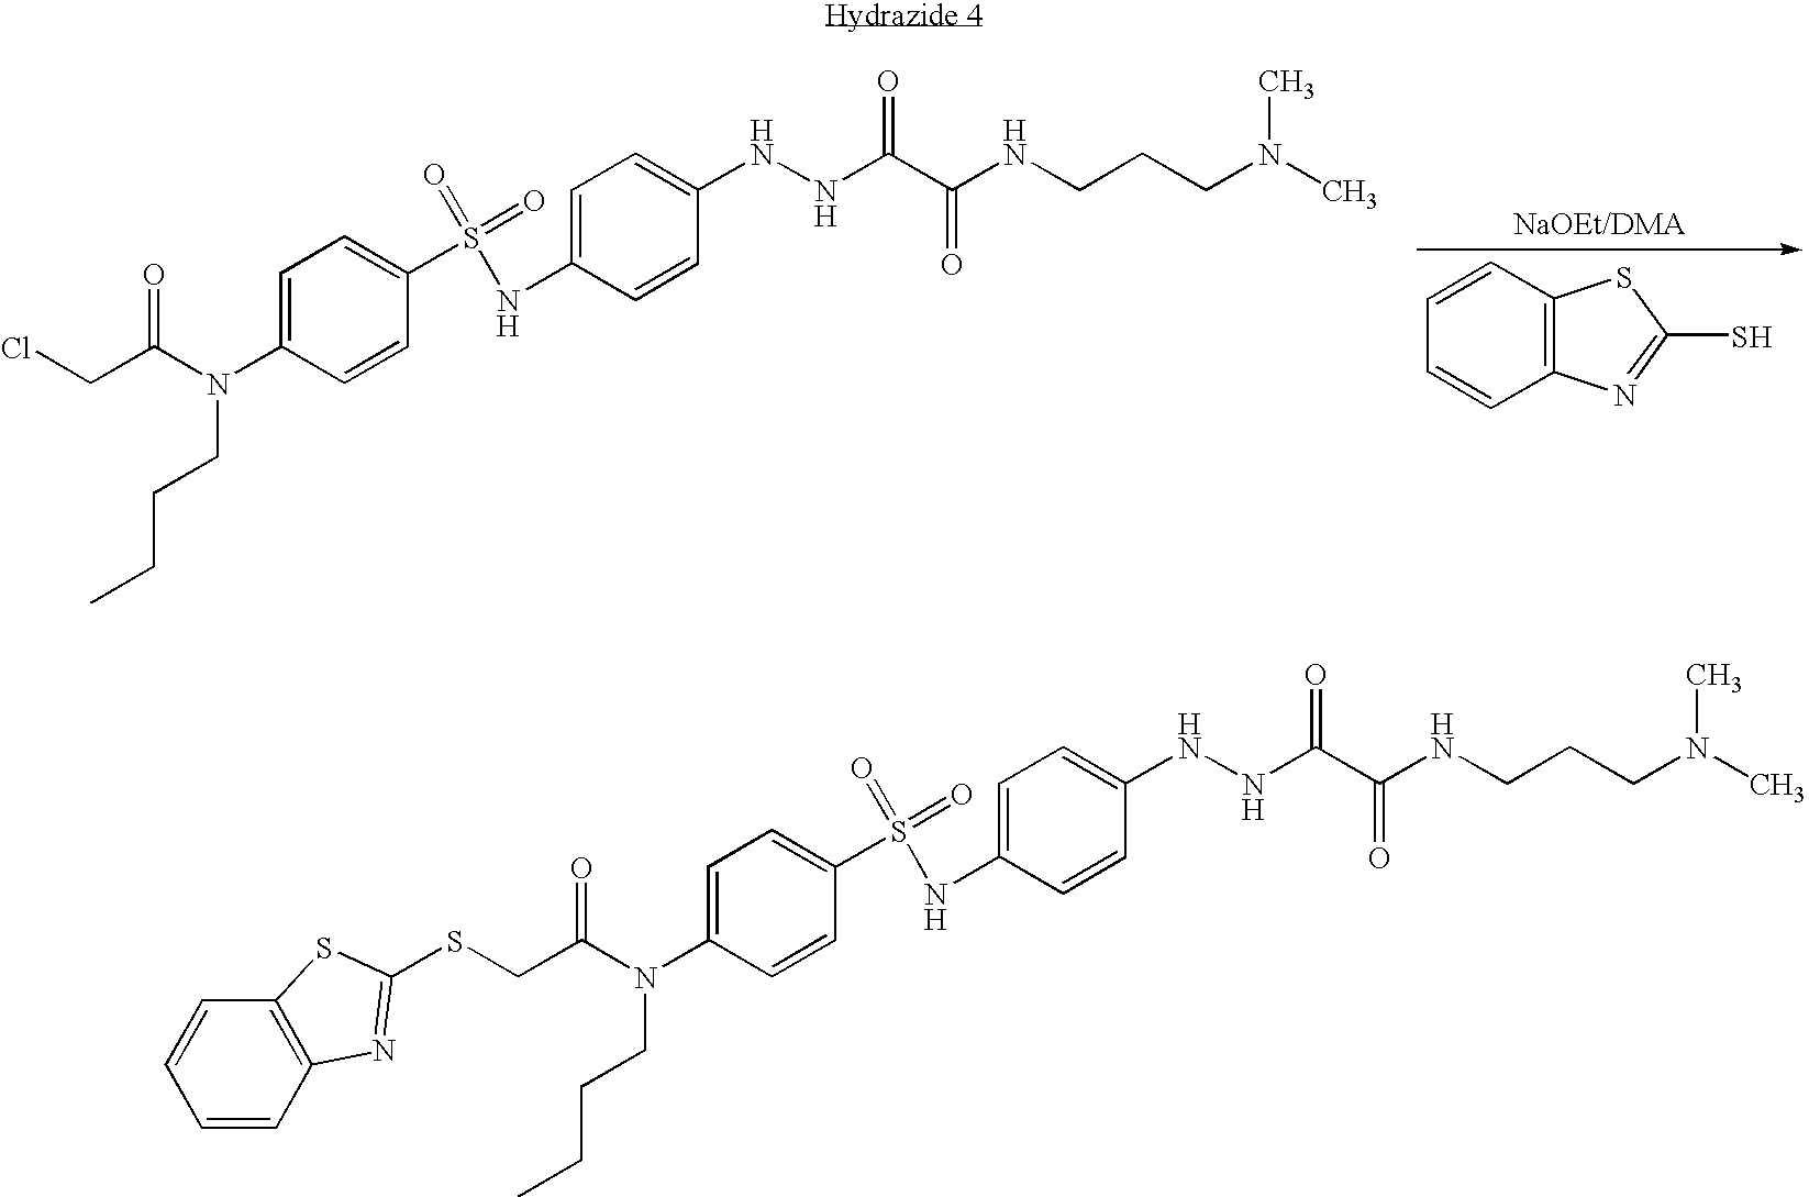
C1=C(N(C(CCl)=O)CCCC)C=CC(S(=O)(=O)NC2=CC=C(NNC(C(NCCCN(C)C)=O)=O)C=C2)=C1.C12=C(C=CC=C1)SC(S)=N2.C1=C(N(C(CSC2=NC3=C(C=CC=C3)S2)=O)CCCC)C=CC(S(=O)(=O)NC2=CC=C(NNC(C(NCCCN(C)C)=O)=O)C=C2)=C1
